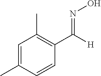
C1=C(C)C=CC(C([H])=NO)=C1C
